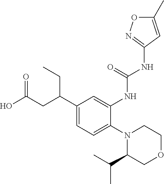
C1(C(CC(O)=O)CC)=CC=C(N2C(C(C)C)COCC2)C(NC(NC2=NOC(C)=C2)=O)=C1
